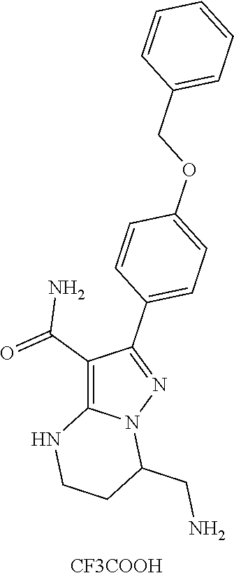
C1(C(=O)N)=C2N(N=C1C1=CC=C(OCC3=CC=CC=C3)C=C1)C(CN)CCN2.[CF3COOH]
